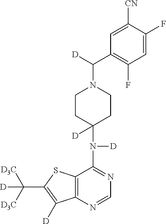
C12=C(N=CN=C1N([D])C1([D])CCN(C([D])C3=C(F)C=C(F)C([CN])=C3)CC1)C([D])=C(C([D3C])([D3C])[D])S2
